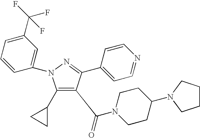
C1(C2CC2)=C(C(=O)N2CCC(N3CCCC3)CC2)C(C2=CC=NC=C2)=NN1C1=CC(C(F)(F)F)=CC=C1
